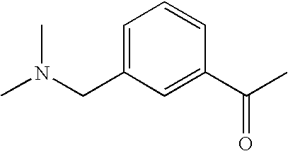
C1=C(CN(C)C)C=C(C(C)=O)C=C1
